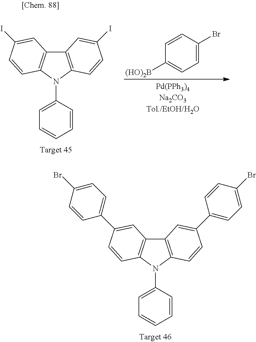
C12=C(N(C3=CC=CC=C3)C3=C1C=C(I)C=C3)C=CC(I)=C2.C1=C(Br)C=CC([(HO)2B])=C1.C12=C(N(C3=CC=CC=C3)C3=C1C=C(C1=CC=C(Br)C=C1)C=C3)C=CC(C1=CC=C(Br)C=C1)=C2
